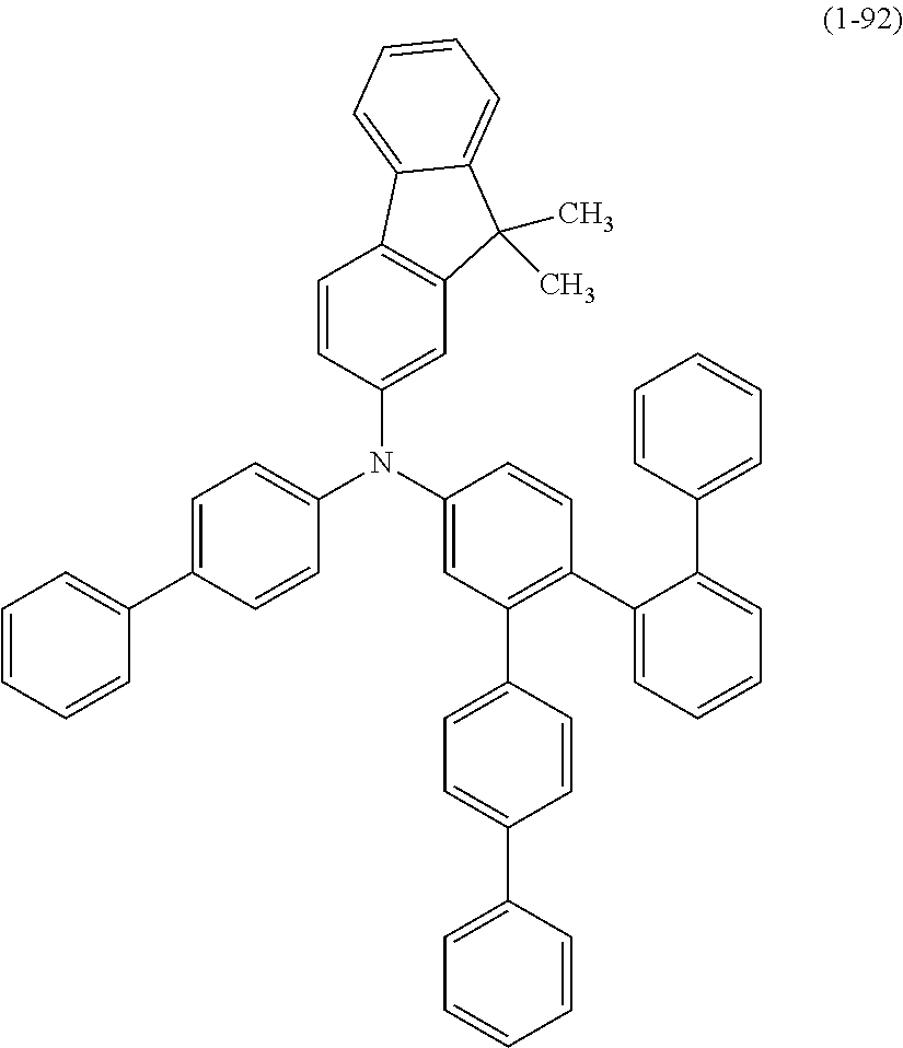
C1(N(C2=CC(C3=CC=C(C4=CC=CC=C4)C=C3)=C(C3=CC=CC=C3C3=CC=CC=C3)C=C2)C2=CC=C(C3=CC=CC=C3)C=C2)=CC2=C(C=C1)C1=CC=CC=C1C2(C)C
